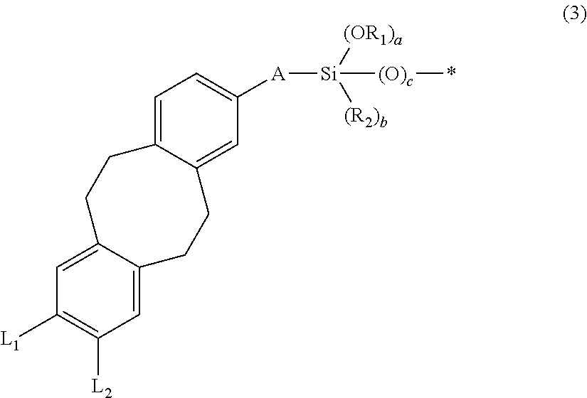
C1=C2C(=CC([A][Si]([(O)c]*)([(OR1)a])[(R2)b])=C1)CCC1=CC([L2])=C([L1])C=C1CC2
